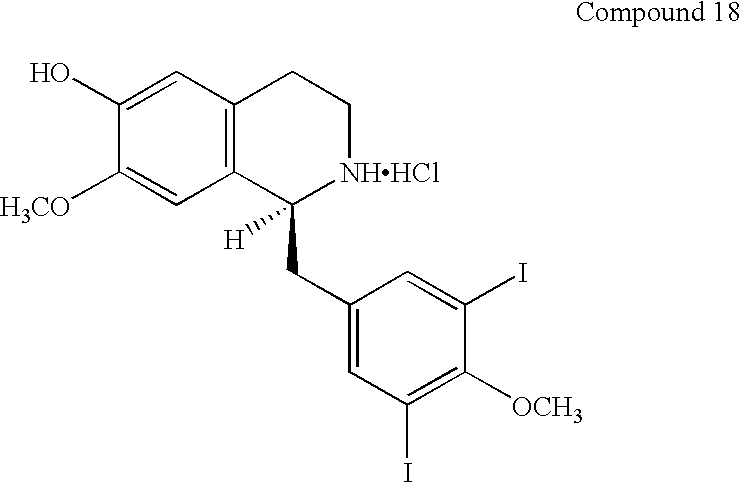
C12=C(C=C(O)C([H3CO])=C1)CC[NHHCl]C2(CC1=CC(I)=C([OCH3])C(I)=C1)[H]
